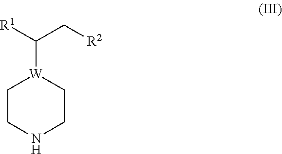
N1CC[W](C([R1])C[R2])CC1
